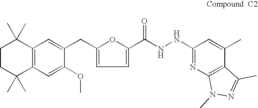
C1CC(C)(C)C2=C(C1(C)C)C=C(CC1=CC=C(C(NNC3=NC4=C(C(C)=C3)C(C)=NN4C)=O)O1)C(OC)=C2
